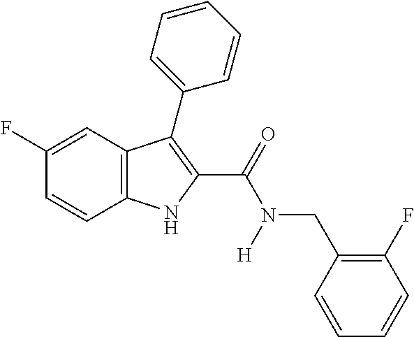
C1(F)=CC2=C(C=C1)NC(C(=O)N(CC1=C(F)C=CC=C1)[H])=C2C1=CC=CC=C1
